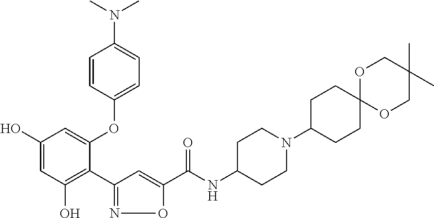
C1(O)=CC(O)=C(C2=NOC(C(NC3CCN(C4CCC5(CC4)OCC(C)(C)CO5)CC3)=O)=C2)C(OC2=CC=C(N(C)C)C=C2)=C1
